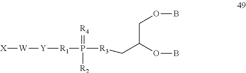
[X][W][Y][R1]P(=[R4])([R2])[R3]CC(COB)OB
